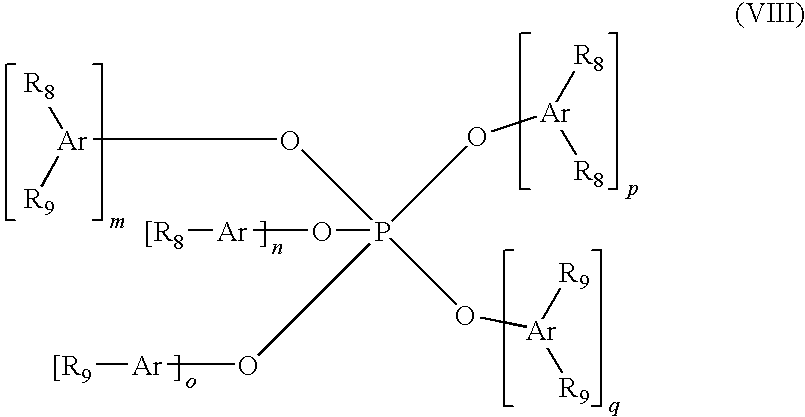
P(O[Ar][[R9])(O[Ar]([R9])[R9])(O[Ar]([R8])[R8])(O[Ar]([R8])[R9])O[Ar][[R8]
